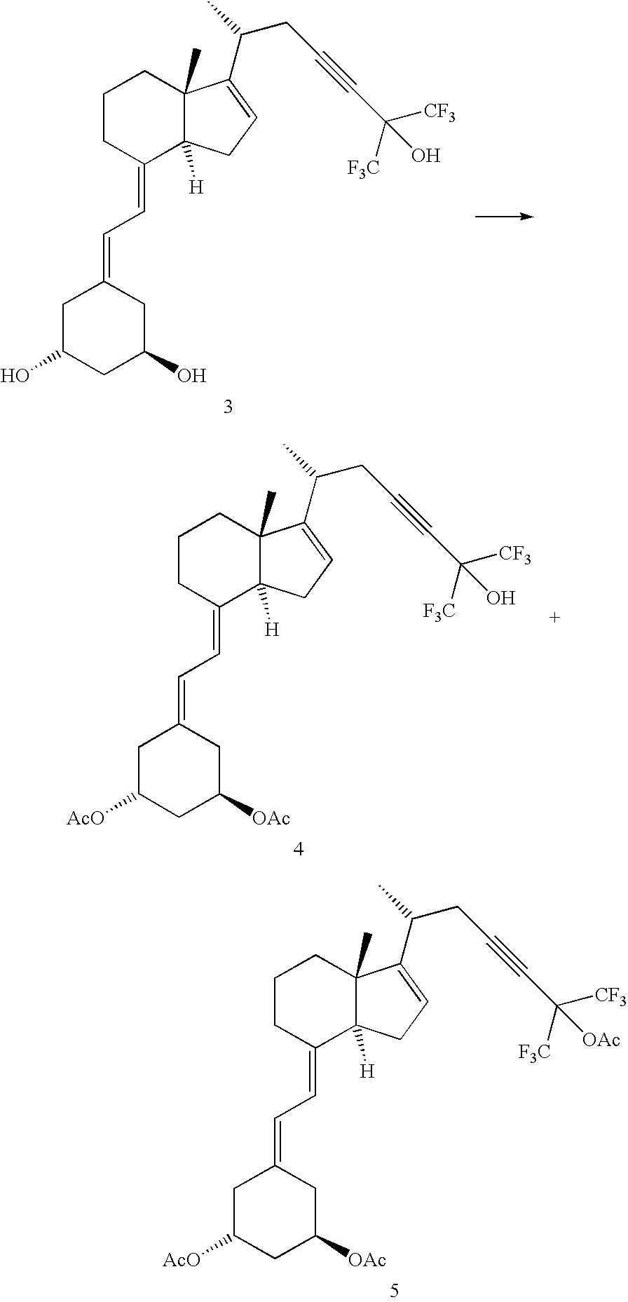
C1CC(=CC=C2CC(O)CC(O)C2)C2([H])C(C)(C1)C(C(CC#CC([CF3])([F3C])O)C)=CC2.C1CC(=CC=C2CC([AcO])CC([OAc])C2)C2([H])C(C)(C1)C(C(CC#CC([CF3])([F3C])O)C)=CC2.C1CC(=CC=C2CC([AcO])CC([OAc])C2)C2([H])C(C)(C1)C(C(CC#CC([CF3])([F3C])[OAc])C)=CC2
